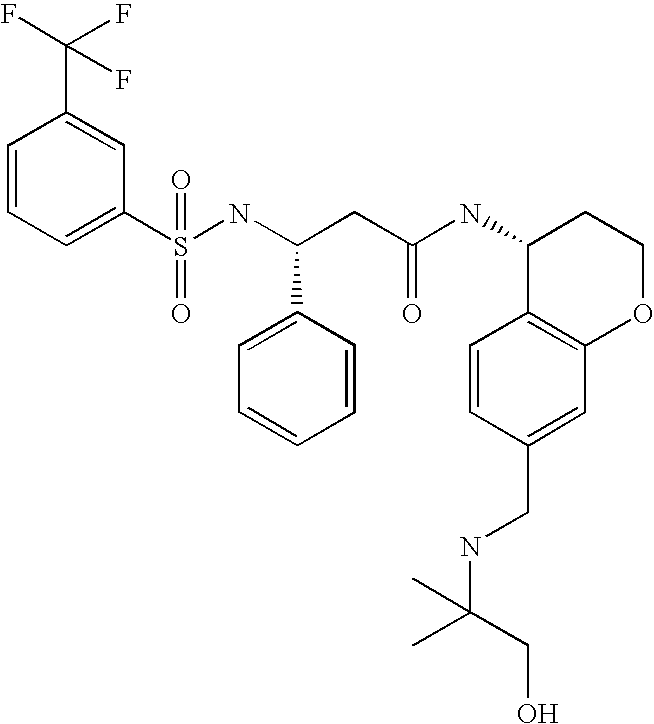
C1=CC=C(S(NC(CC(NC2C3=C(OCC2)C=C(CNC(CO)(C)C)C=C3)=O)C2=CC=CC=C2)(=O)=O)C=C1C(F)(F)F
